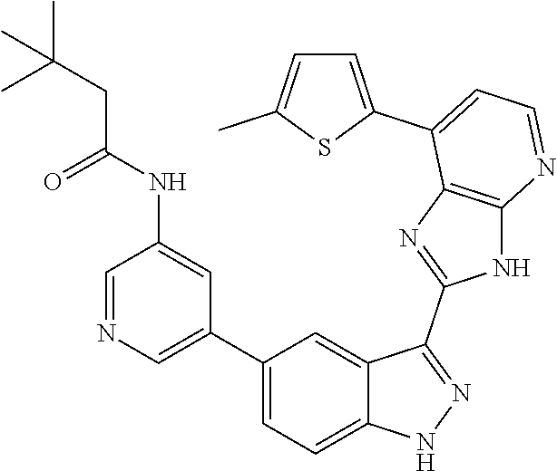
C1=NC=C(C2=CC=C3C(=C2)C(C2=NC4=C(N2)N=CC=C4C2=CC=C(C)S2)=NN3)C=C1NC(CC(C)(C)C)=O
